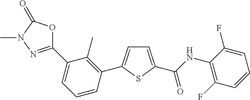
C1=C(C(NC2=C(F)C=CC=C2F)=O)SC(C2=C(C)C(C3=NN(C)C(=O)O3)=CC=C2)=C1
